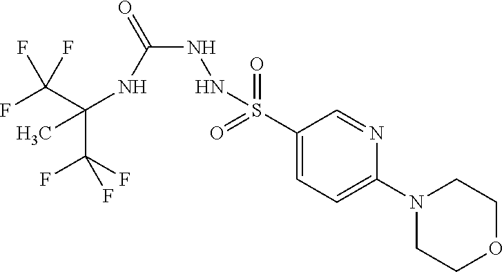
C(C(F)(F)F)(NC(NNS(C1=CC=C(N2CCOCC2)N=C1)(=O)=O)=O)(C)C(F)(F)F
